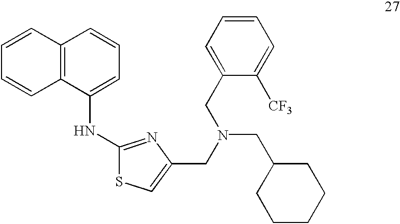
C12=C(C(NC3=NC(CN(CC4=CC=CC=C4[CF3])CC4CCCCC4)=CS3)=CC=C1)C=CC=C2
